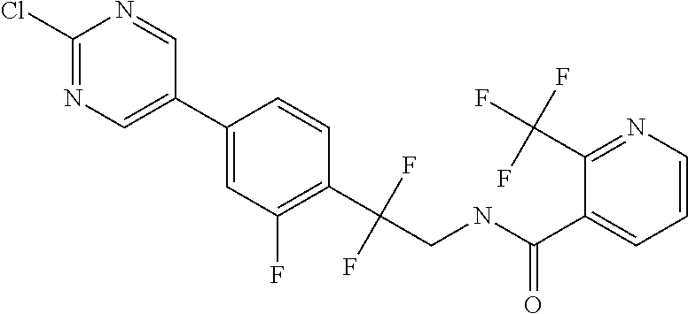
C1=NC(Cl)=NC=C1C1=CC(F)=C(C(F)(F)CNC(C2=CC=CN=C2C(F)(F)F)=O)C=C1
